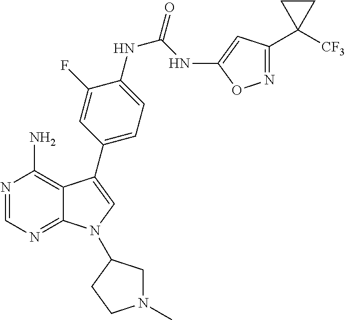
N1=CN=C2C(=C1N)C(C1=CC=C(NC(NC3=CC(C4([CF3])CC4)=NO3)=O)C(F)=C1)=CN2C1CN(C)CC1
